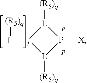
[L][(R5)q].P1([X])[L]([(R5)q])[t][L]1[(R5)q]
